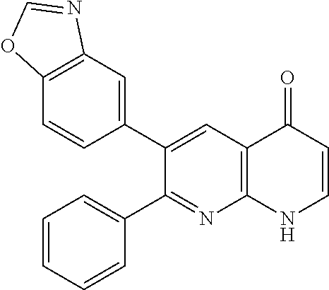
C12=C(C=C(C3=CC4=C(N=C3C3=CC=CC=C3)NC=CC4=O)C=C1)N=CO2
